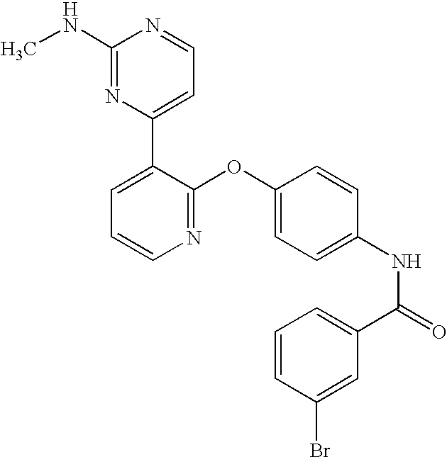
C1(NC)=NC(C2=CC=CN=C2OC2=CC=C(NC(=O)C3=CC=CC(Br)=C3)C=C2)=CC=N1
